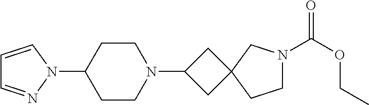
C1=CN(C2CCN(C3CC4(C3)CCN(C(OCC)=O)C4)CC2)N=C1
